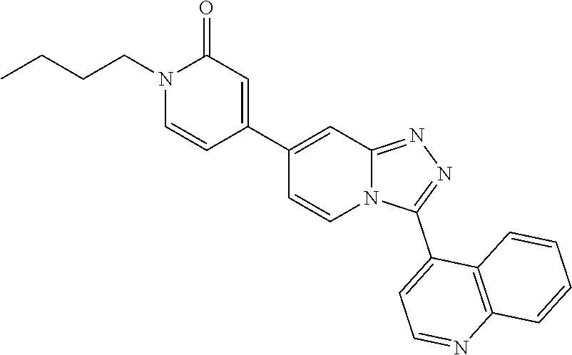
N12C(=NN=C1C1=CC=NC3=C1C=CC=C3)C=C(C1=CC(=O)N(CCCC)C=C1)C=C2
